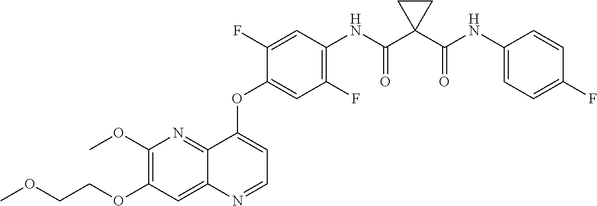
C12=NC(OC)=C(OCCOC)C=C1N=CC=C2OC1=CC(F)=C(NC(C2(C(NC3=CC=C(F)C=C3)=O)CC2)=O)C=C1F
